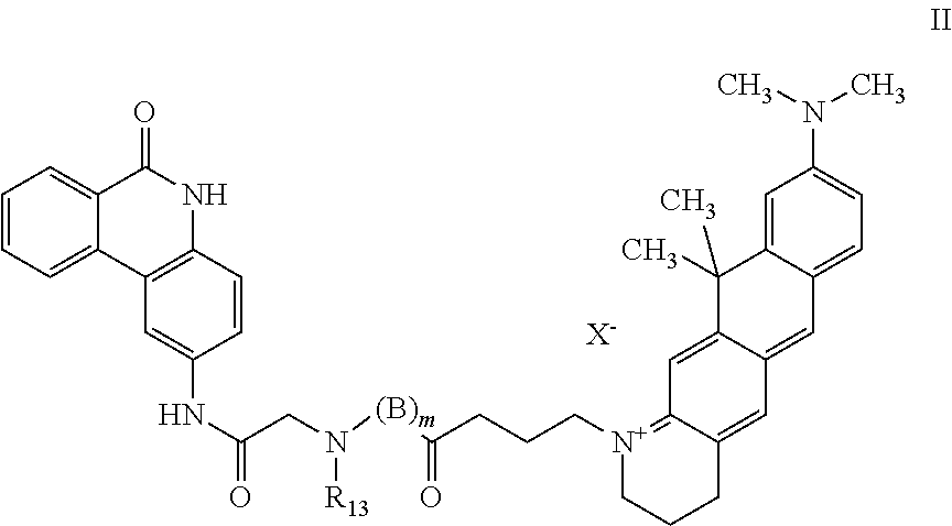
C1=CC=C2C(=C1)C(=O)NC1=C2C=C(NC(CN([(B)m]C(CCC[N+]2=C3C(=CC4=CC5=CC=C(N(C)C)C=C5C(C)(C)C4=C3)CCC2)=O)[R13])=O)C=C1.[X-]
